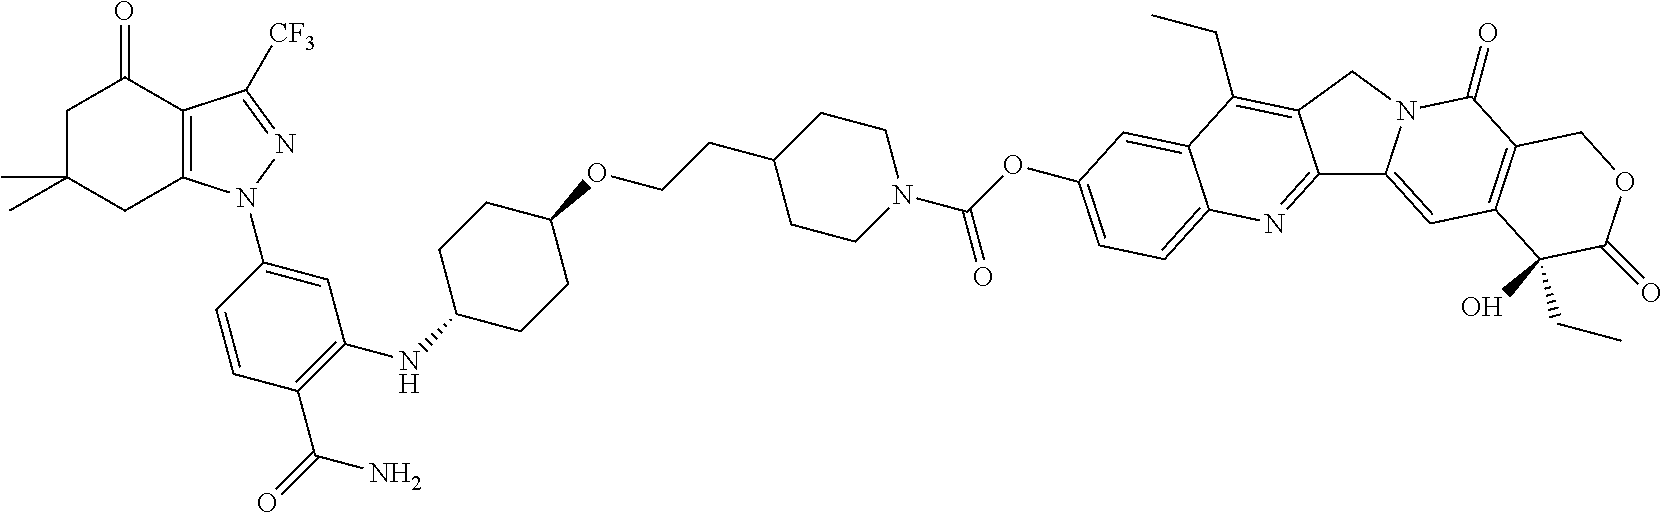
C1=CC(N2C3=C(C([CF3])=N2)C(=O)CC(C)(C)C3)=CC(NC2CCC(OCCC3CCN(C(OC4=CC=C5C(=C4)C(CC)=C4C(=N5)C5=CC6=C(C(=O)N5C4)COC(=O)C6(O)CC)=O)CC3)CC2)=C1C(=O)N
